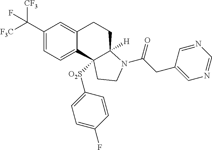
C(C1=CC=C2C(=C1)CCC1([H])C2([O2S]C2=CC=C(F)C=C2)CCN1C(CC1=CN=CN=C1)=O)([F3C])([CF3])F
